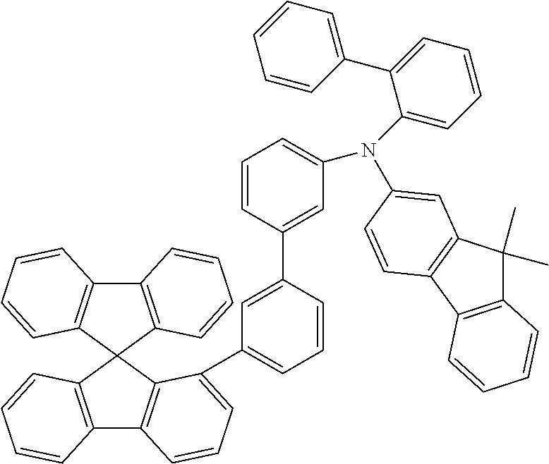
C12=C(C3(C4=C1C=CC=C4)C1=C(C4=C3C(C3=CC=CC(C5=CC(N(C6=CC=CC=C6C6=CC=CC=C6)C6=CC7=C(C8=C(C7(C)C)C=CC=C8)C=C6)=CC=C5)=C3)=CC=C4)C=CC=C1)C=CC=C2
